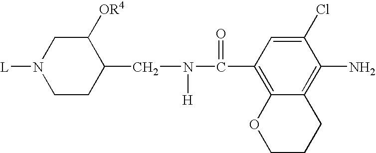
C12=C(C(N([H])CC3C([OR4])CN([L])CC3)=O)C=C(Cl)C(N)=C1CCCO2
